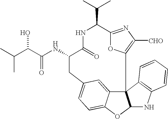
N(C1CC2=CC=C3C(=C2)C2(C4=C([CHO])N=C(C(C(C)C)NC1=O)O4)C(O3)NC1=C2C=CC=C1)C(C(C(C)C)O)=O
